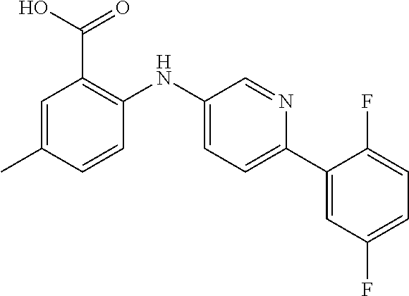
C1=C(C)C=CC(NC2=CC=C(C3=CC(F)=CC=C3F)N=C2)=C1C(O)=O
